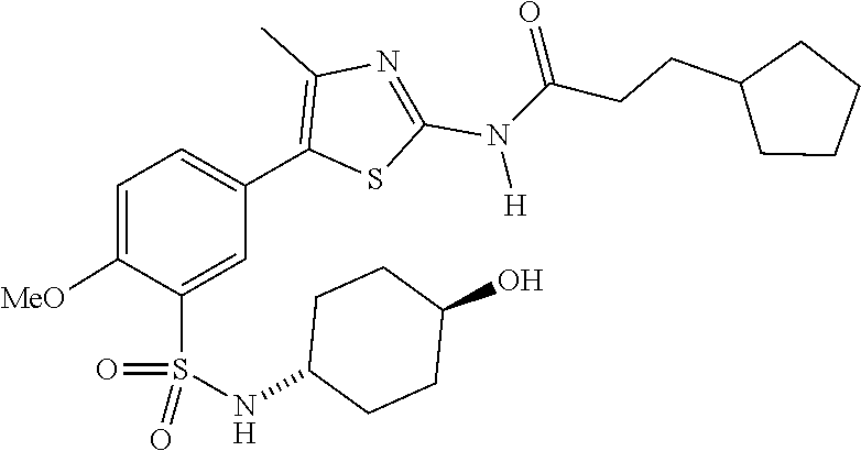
O=S(=O)(C1=CC(C2=C(C)N=C(N(C(CCC3CCCC3)=O)[H])S2)=CC=C1[MeO])NC1CCC(O)CC1
